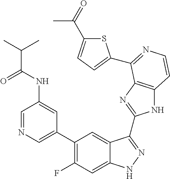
C1=C(C2=C(F)C=C3C(=C2)C(C2=NC4=C(N2)C=CN=C4C2=CC=C(C(=O)C)S2)=NN3)C=C(NC(=O)C(C)C)C=N1
